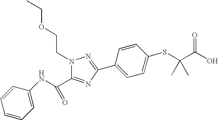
N1(CCOCC)C(C(NC2=CC=CC=C2)=O)=NC(C2=CC=C(SC(C(O)=O)(C)C)C=C2)=N1
